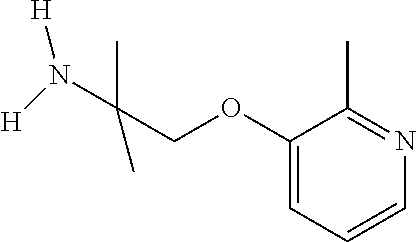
[H]N([H])C(COC1=CC=CN=C1C)(C)C
